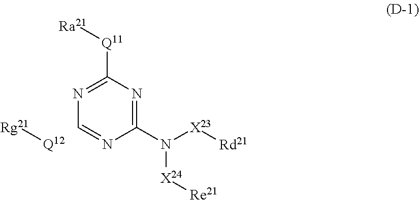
C1(N([X23][Rd21])[X24][Re21])=NC([Q11][Ra21])=NC=N1.[Q12][Rg21]
